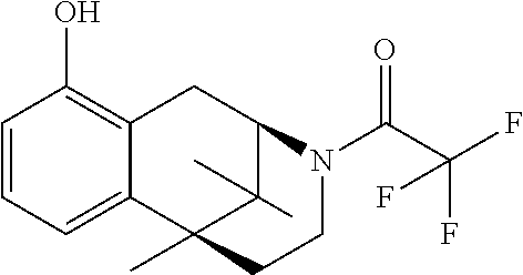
C1=CC=C2C(=C1O)CC1C(C)(C)C2(C)CCN1C(C(F)(F)F)=O
